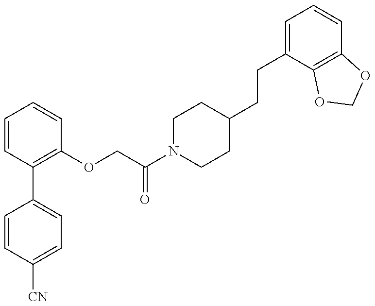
C1=CC([CN])=CC=C1C1=C(OCC(N2CCC(CCC3=CC=CC4=C3OCO4)CC2)=O)C=CC=C1
